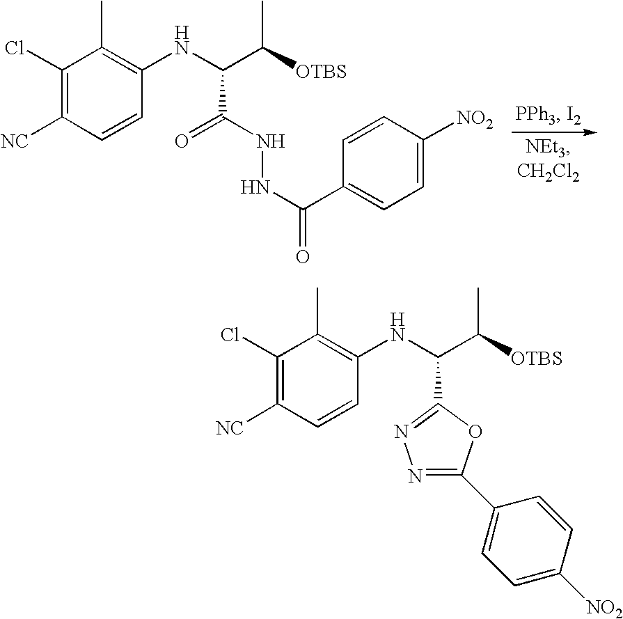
C1(Cl)=C([NC])C=CC(NC(C([OTBS])C)C(NNC(C2=CC=C([NO2])C=C2)=O)=O)=C1C.C1(Cl)=C([NC])C=CC(NC(C([OTBS])C)C2=NN=C(C3=CC=C([NO2])C=C3)O2)=C1C
